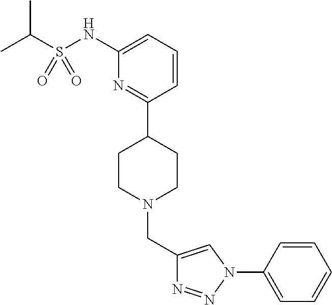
C1(NS(C(C)C)(=O)=O)=CC=CC(C2CCN(CC3=CN(C4=CC=CC=C4)N=N3)CC2)=N1
